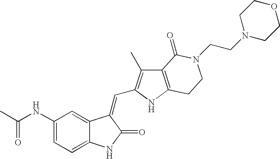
C1=C(NC(C)=O)C=C2C(=C1)NC(=O)C2=CC1=C(C)C2=C(N1)CCN(CCN1CCOCC1)C2=O
